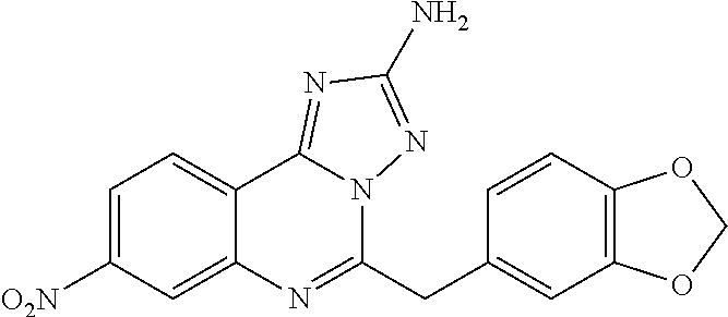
C1=C([O2N])C=C2C(=C1)C1=NC(N)=NN1C(CC1=CC3=C(C=C1)OCO3)=N2
